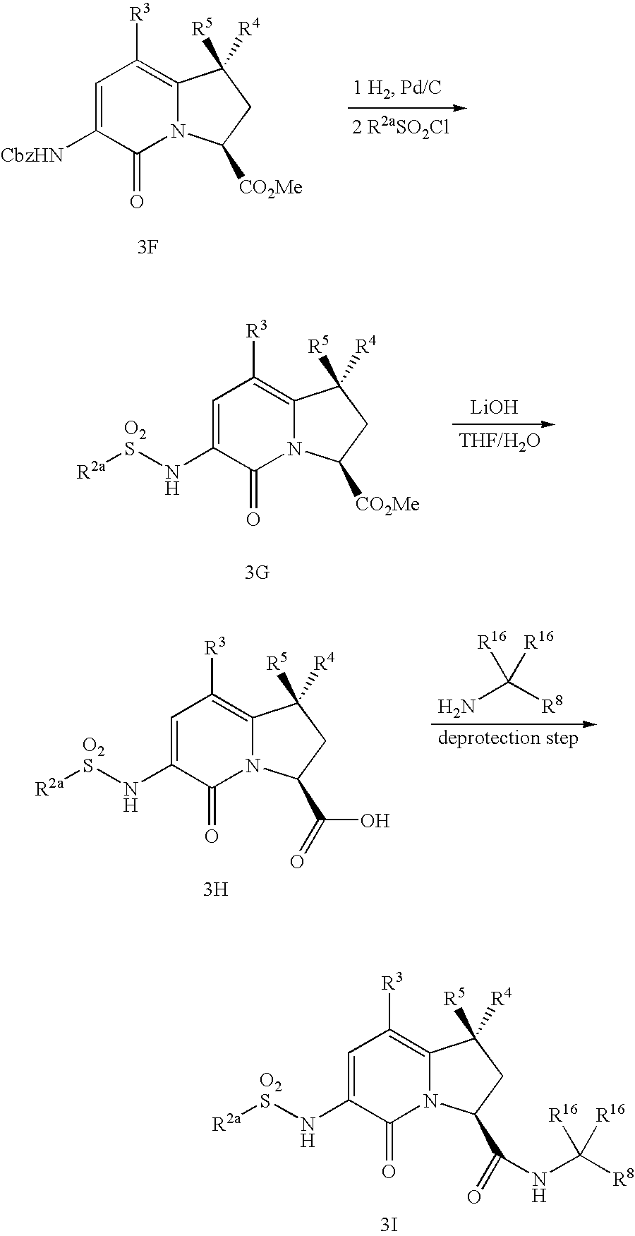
C1=C([CbzHN])C(=O)N2C(=C1[R3])C([R4])([R5])CC2[CO2Me].[3F].[R2a][O2S]NC1=CC([R3])=C2N(C1=O)C([CO2Me])CC2([R4])[R5].[LiOH].[R2a][O2S]NC1=CC([R3])=C2N(C1=O)C(C(=O)O)CC2([R4])[R5].[3H].NC([R8])([R16])[R16].[R2a][O2S]NC1=CC([R3])=C2N(C1=O)C(C(=O)NC([R8])([R16])[R16])CC2([R4])[R5].[3I]
